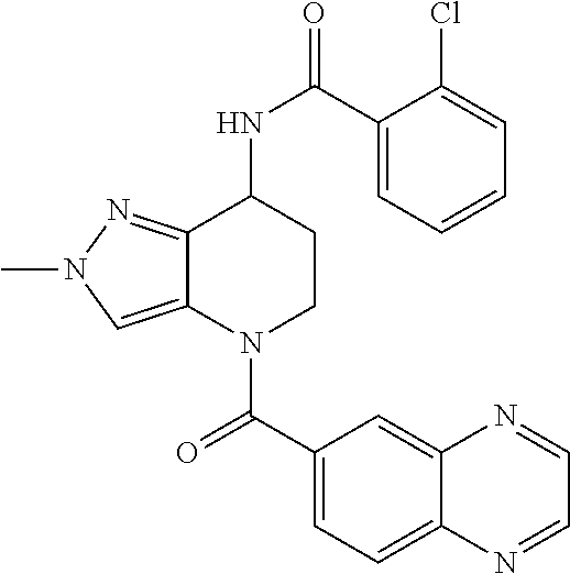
C1(C(NC2CCN(C(C3=CC=C4C(=C3)N=CC=N4)=O)C3=CN(C)N=C23)=O)=CC=CC=C1Cl
